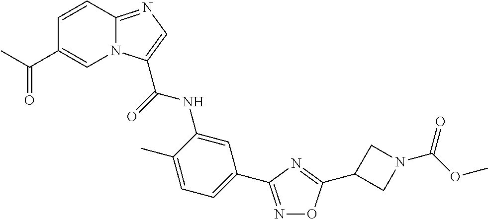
C1=CC2=NC=C(C(NC3=CC(C4=NOC(C5CN(C(=O)OC)C5)=N4)=CC=C3C)=O)N2C=C1C(=O)C
